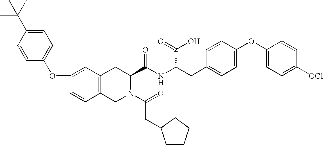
C12=C(CN(C(=O)CC3CCCC3)C(C(NC(C(O)=O)CC3=CC=C(OC4=CC=C([OCl])C=C4)C=C3)=O)C1)C=CC(OC1=CC=C(C(C)(C)C)C=C1)=C2
